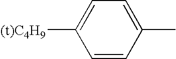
C1=CC(C)=CC=C1[(t)C4H9]
